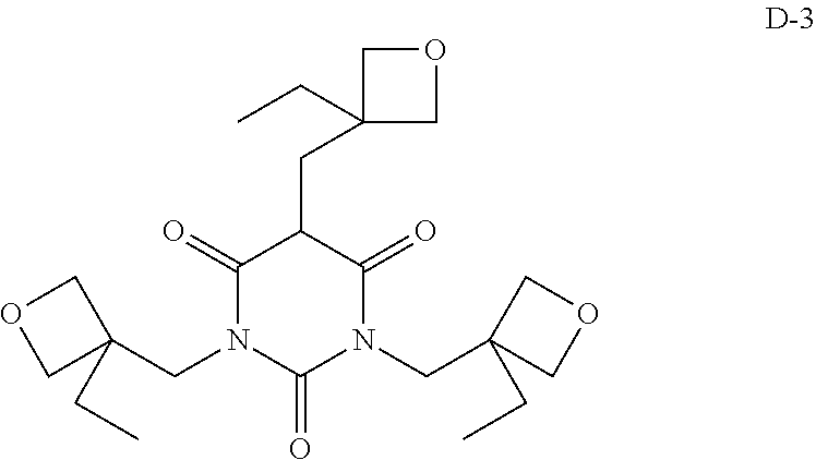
C1(=O)N(CC2(CC)COC2)C(=O)N(CC2(CC)COC2)C(=O)C1CC1(CC)COC1
